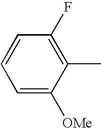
C1(F)=C(C)C([OMe])=CC=C1
